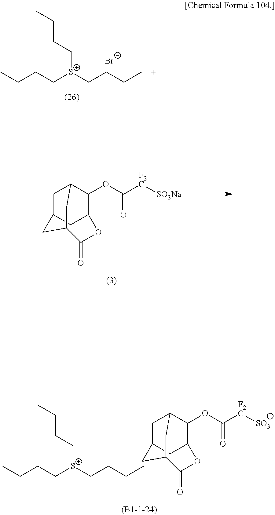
C1C2CC3C(OC(=O)[F2C][SO3Na])C1CC(C2)C(=O)O3.C(CC[S+](CCCC)CCCC)C.[Br-].C1C2CC3C(OC(=O)[F2C][SO3])C1CC(C2)C(=O)O3.C(CC[S+](CCCC)CCCC)C
